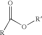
O=C(O[R])[R]
